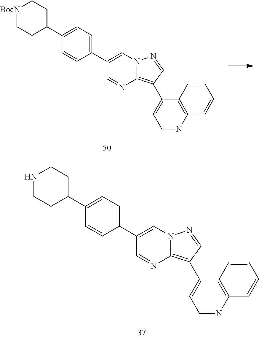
[BocN]1CCC(C2=CC=C(C3=CN4C(=C(C5=CC=NC6=C5C=CC=C6)C=N4)N=C3)C=C2)CC1.N1CCC(C2=CC=C(C3=CN4C(=C(C5=CC=NC6=C5C=CC=C6)C=N4)N=C3)C=C2)CC1
